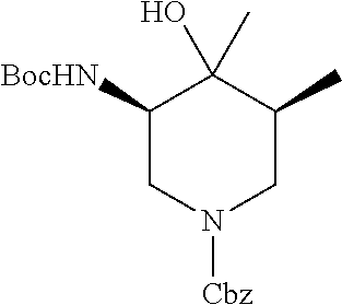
C1([BocHN])CN([Cbz])CC(C)C1(O)C
